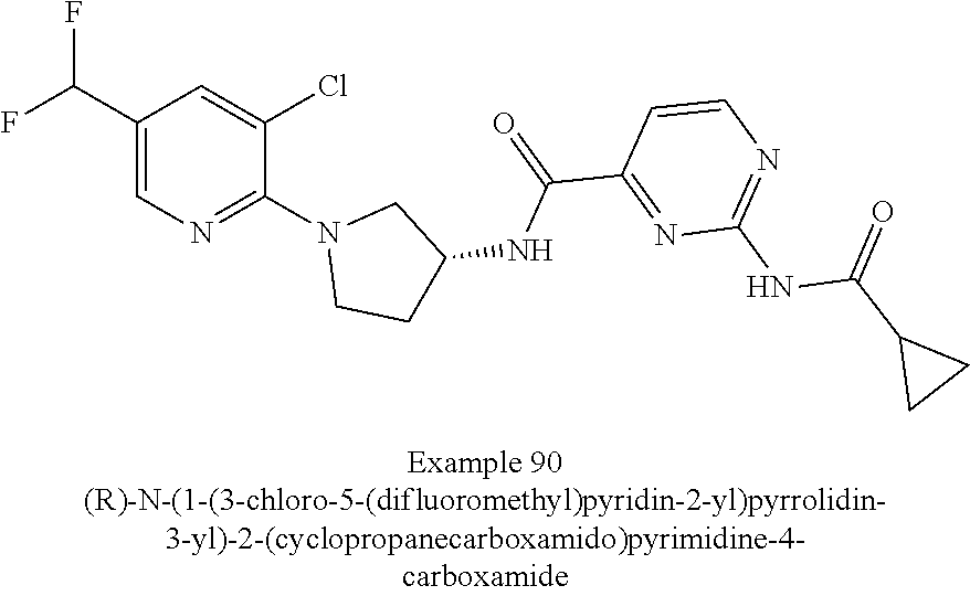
C1(C(F)F)=CN=C(N2CCC(NC(C3=NC(NC(C4CC4)=O)=NC=C3)=O)C2)C(Cl)=C1
